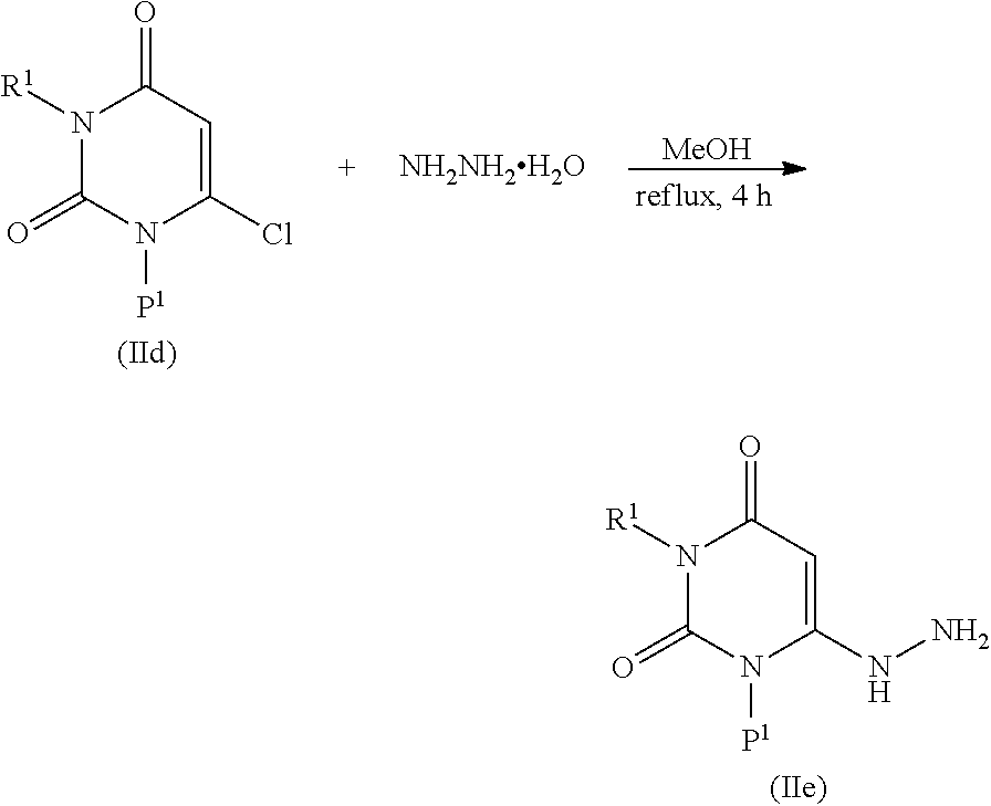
N1([R1])C(=O)N([P1])C(Cl)=CC1=O.[NH2NH2H2O].[MeOH].N1([R1])C(=O)N([P1])C(NN)=CC1=O
